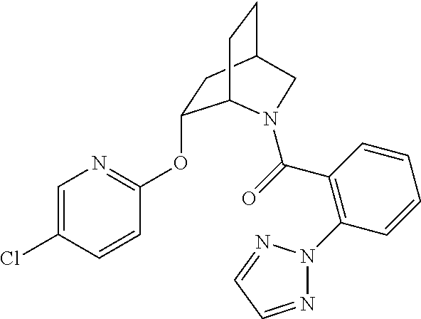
C1=C(Cl)C=CC(OC2CC3CCC2N(C(C2=C(N4N=CC=N4)C=CC=C2)=O)C3)=N1
